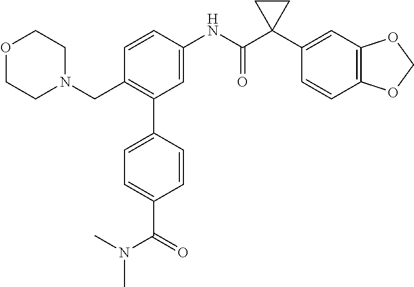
C1=C(NC(C2(C3=CC4=C(C=C3)OCO4)CC2)=O)C=CC(CN2CCOCC2)=C1C1=CC=C(C(=O)N(C)C)C=C1
